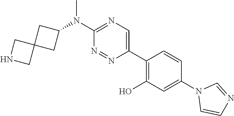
C1(N(C2=NC=C(C3=C(O)C=C(N4C=CN=C4)C=C3)N=N2)C)CC2(C1)CNC2
